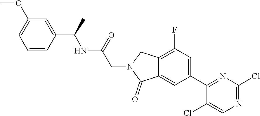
C12=CC(C3=NC(Cl)=NC=C3Cl)=CC(F)=C1CN(CC(NC(C1=CC(OC)=CC=C1)C)=O)C2=O
